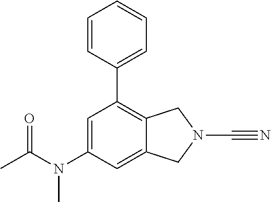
CC(N(C1=CC(C2=CC=CC=C2)=C2C(=C1)CN(C#N)C2)C)=O
